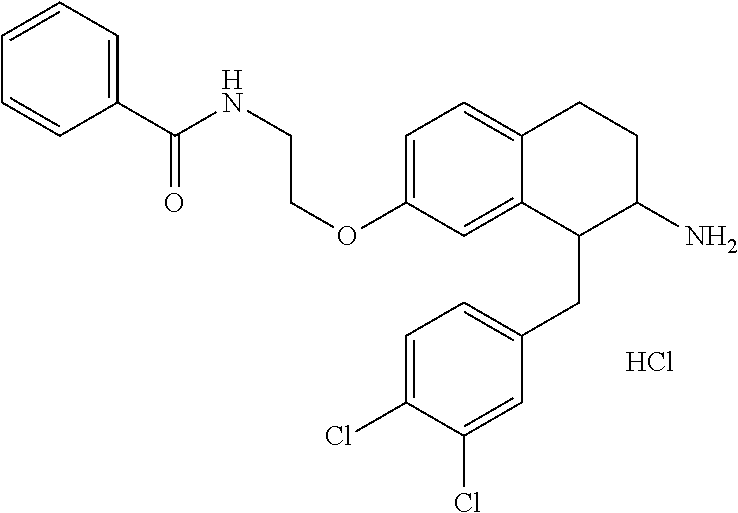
C1=C(OCCNC(C2=CC=CC=C2)=O)C=C2C(=C1)CCC(N)C2CC1=CC=C(Cl)C(Cl)=C1.Cl
